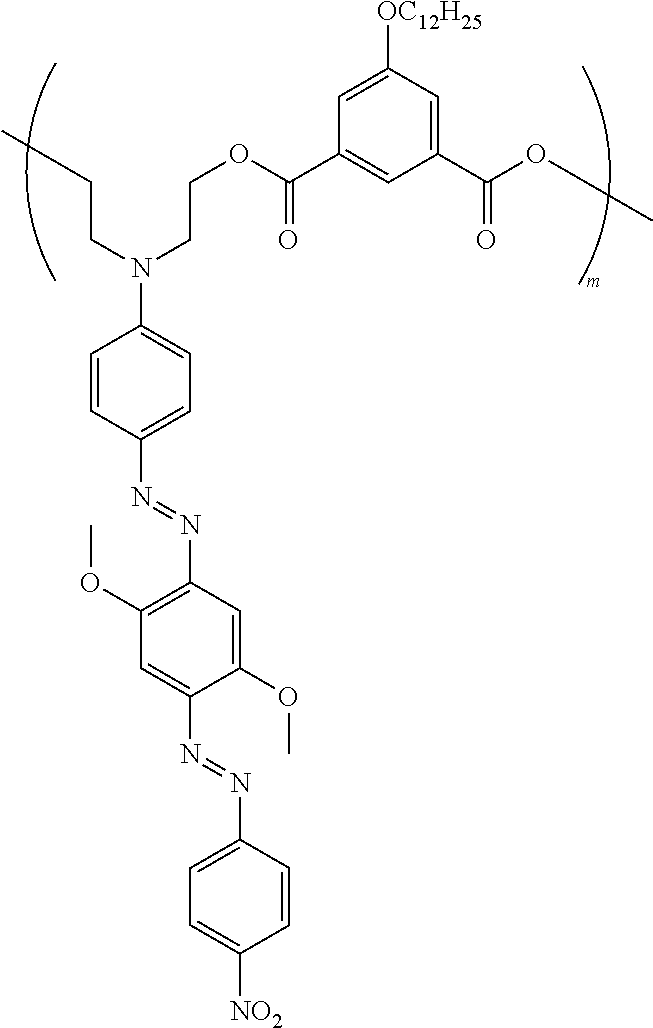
CCCN(C1=CC=C(N=NC2=C(OC)C=C(N=NC3=CC=C([NO2])C=C3)C(OC)=C2)C=C1)CCOC(C1=CC(C(=O)OC)=CC([OC12H25])=C1)=O
